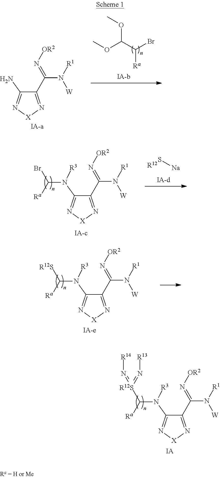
C1(C(N([R1])[W])=N[OR2])=N[X]N=C1N(C([R12S](=N[R14])=N[R13])[Ra])[R3].[IA].COC(C(Br)[Ra])OC.C1(C(N([R1])[W])=N[OR2])=N[X]N=C1N.S[Na].[R12].C1(C(N([R1])[W])=N[OR2])=N[X]N=C1N(C(Br)[Ra])[R3].C1(C(N([R1])[W])=N[OR2])=N[X]N=C1N(C([R12S])[Ra])[R3]
